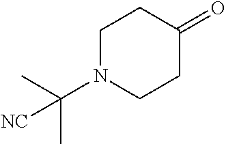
C1(=O)CCN(C(C)(C)[NC])CC1
